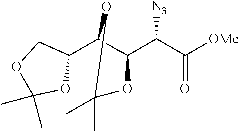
C1(C2C(C(C([OMe])=O)[N3])OC(C)(C)O2)COC(C)(C)O1
